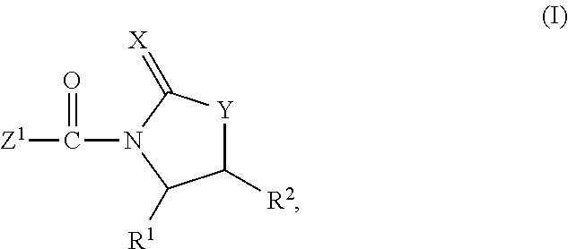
C1([R2])[Y]C(=[X])N(C(=O)[Z1])C1[R1]
